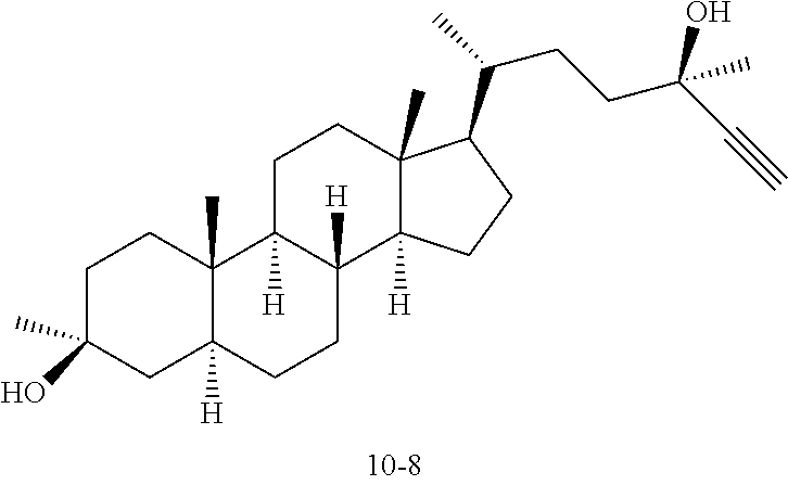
C1C(C)(O)CC2([H])C(C)(C1)C1([H])C([H])(CC2)C2([H])C(C)(CC1)C(C(CCC(O)(C#C)C)C)CC2
